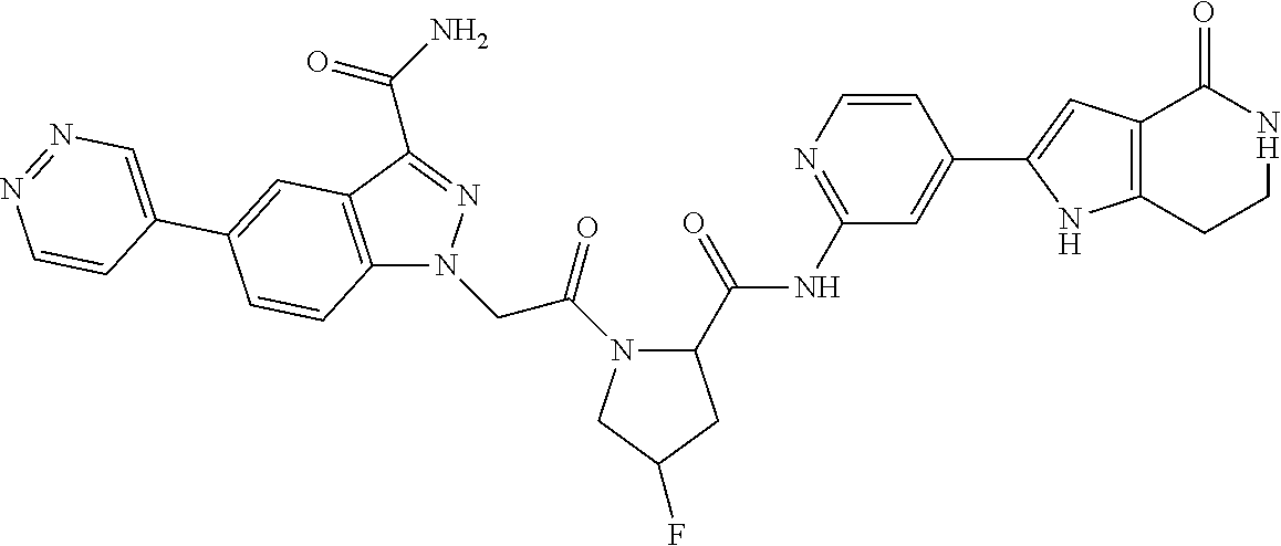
C12=C(C(C(N)=O)=NN1CC(N1C(C(=O)NC3=NC=CC(C4=CC5=C(N4)CCNC5=O)=C3)CC(F)C1)=O)C=C(C1=CN=NC=C1)C=C2
